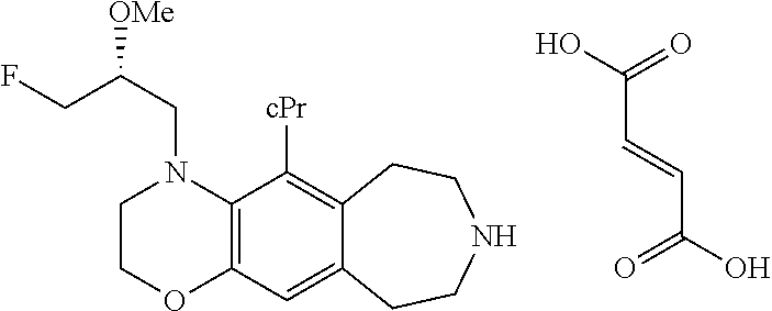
C12=C(C=C3C(=C1[cPr])CCNCC3)OCCN2CC(CF)[OMe].OC(C=CC(=O)O)=O
